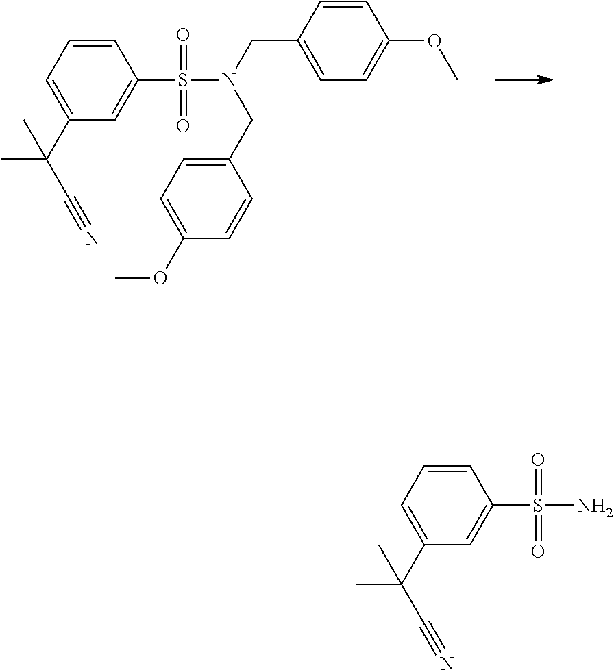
C1=C(C(C#N)(C)C)C=C(S(=O)(=O)N(CC2=CC=C(OC)C=C2)CC2=CC=C(OC)C=C2)C=C1.C1=C(C(C#N)(C)C)C=C(S(=O)(=O)N)C=C1
